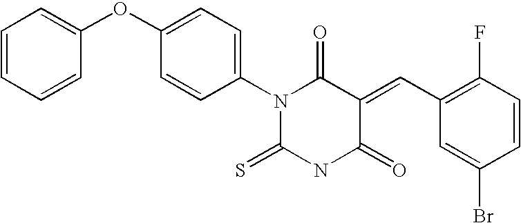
O=C1C(=CC2=C(F)C=CC(Br)=C2)C(=O)N(C2=CC=C(OC3=CC=CC=C3)C=C2)C(=S)N1
